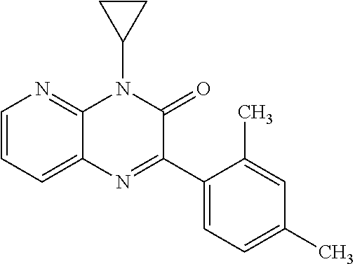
C1=CC=C2C(=N1)N(C1CC1)C(=O)C(C1=CC=C(C)C=C1C)=N2
